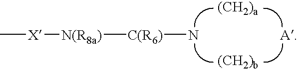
[C(R6)](N)[N(R8a)][X]C.[A]
